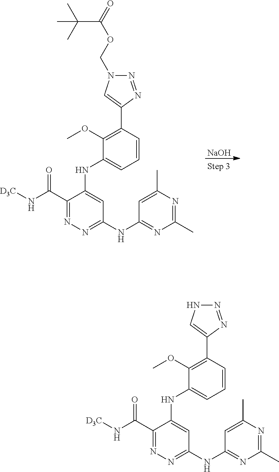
[NaOH].C1(C(N[D3C])=O)=NN=C(NC2=NC(C)=NC(C)=C2)C=C1NC1=CC=CC(C2=CN(COC(C(C)(C)C)=O)N=N2)=C1OC.C1(C(N[D3C])=O)=NN=C(NC2=NC(C)=NC(C)=C2)C=C1NC1=CC=CC(C2=CNN=N2)=C1OC
